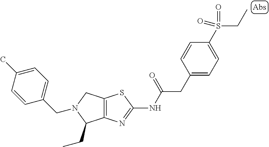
C12=C(N=C(NC(CC3=CC=C(S(CC)(=O)=O)C=C3)=O)S1)C(CC)N(CC1=CC=C(C)C=C1)C2
